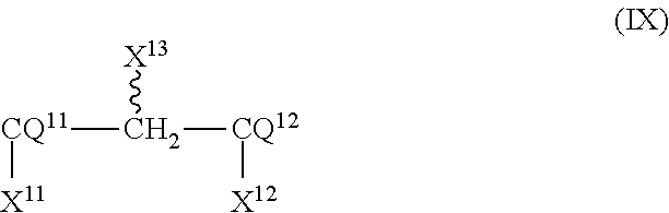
[CQ11]([X11])C([CQ12][X12])[X13]
